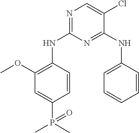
N1=C(NC2=C(OC)C=C(P(=O)(C)C)C=C2)N=C(NC2=CC=CC=C2)C(Cl)=C1
